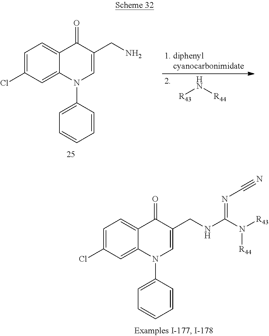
[R43]N[R44].C1=C(Cl)C=C2C(=C1)C(=O)C(CN)=CN2C1=CC=CC=C1.C1=C(Cl)C=C2C(=C1)C(=O)C(CNC(N([R43])[R44])=NC#N)=CN2C1=CC=CC=C1
